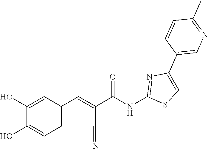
C1=CC(C)=NC=C1C1=CSC(NC(C(C#N)=CC2=CC=C(O)C(O)=C2)=O)=N1
